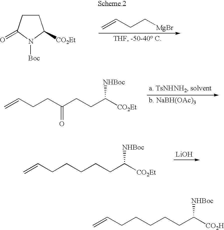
C1CC(=O)N([Boc])C1[CO2Et].C=CCC[MgBr].C=CCCC(CCC([CO2Et])[NHBoc])=O.C=CCCCCCC([CO2Et])[NHBoc].[LiOH].C=CCCCCCC([CO2H])[NHBoc]
